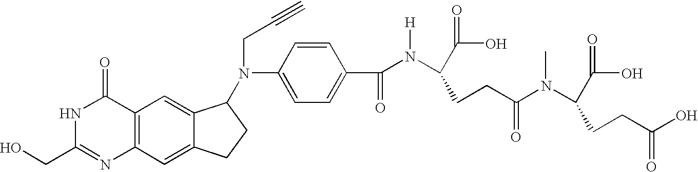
N1C(CO)=NC2=C(C1=O)C=C1C(=C2)CCC1N(C1=CC=C(C(=O)N([H])C(CCC(N(C(C(O)=O)CCC(O)=O)C)=O)C(O)=O)C=C1)CC#C
